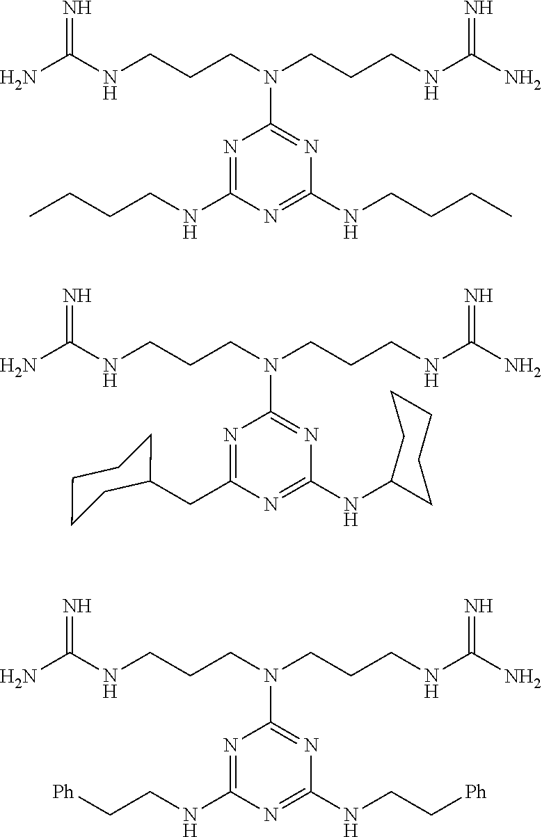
NC(NCCCN(CCCNC(N)=N)C1=NC(NCCCC)=NC(NCCCC)=N1)=N.NC(NCCCN(CCCNC(N)=N)C1=NC(NC2CCCCC2)=NC(CC2CCCCC2)=N1)=N.NC(NCCCN(CCCNC(N)=N)C1=NC(NCC[Ph])=NC(NCC[Ph])=N1)=N
